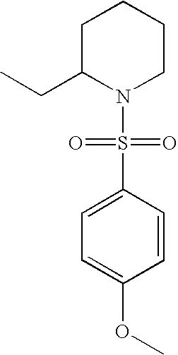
C1C(CC)N(S(=O)(=O)C2=CC=C(OC)C=C2)CCC1
